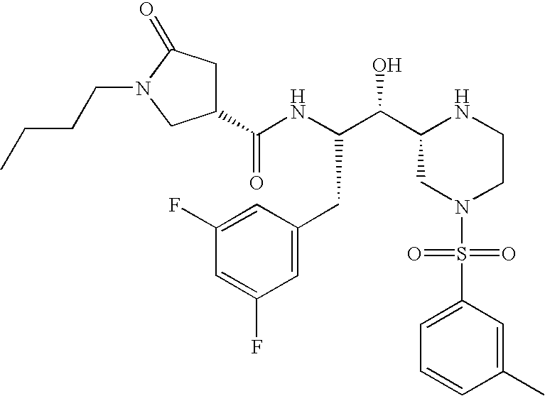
C1(C(NC(C(C2CN(S(=O)(=O)C3=CC=CC(C)=C3)CCN2)O)CC2=CC(F)=CC(F)=C2)=O)CC(=O)N(CCCC)C1
